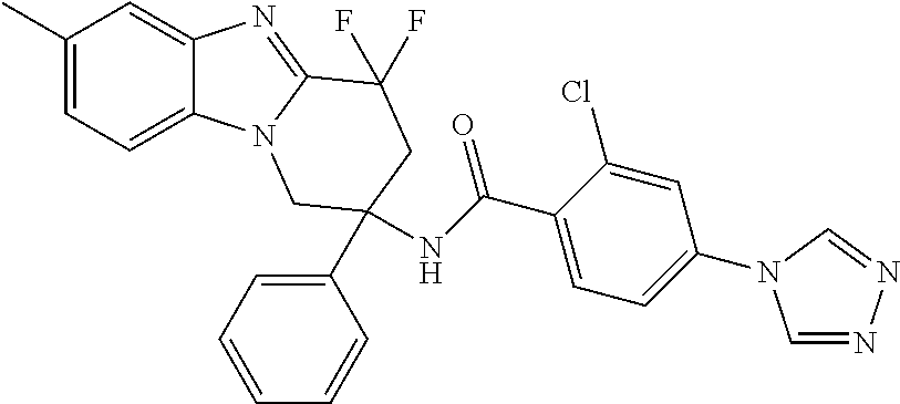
C1(C)=CC=C2C(=C1)N=C1N2CC(C2=CC=CC=C2)(NC(C2=CC=C(N3C=NN=C3)C=C2Cl)=O)CC1(F)F
